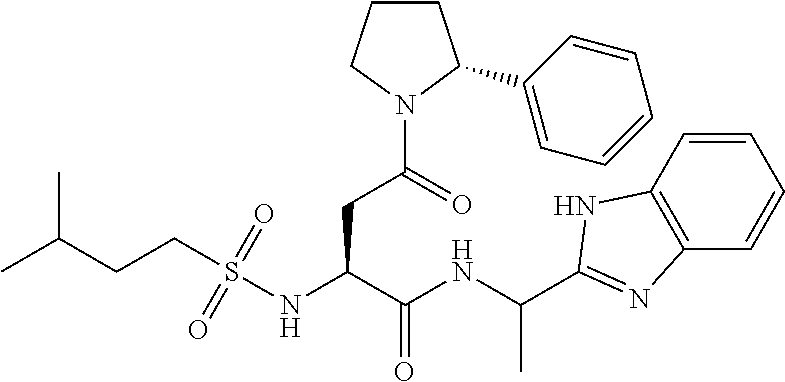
C1=CC2=C(C=C1)N=C(C(NC(C(NS(CCC(C)C)(=O)=O)CC(N1C(C3=CC=CC=C3)CCC1)=O)=O)C)N2
